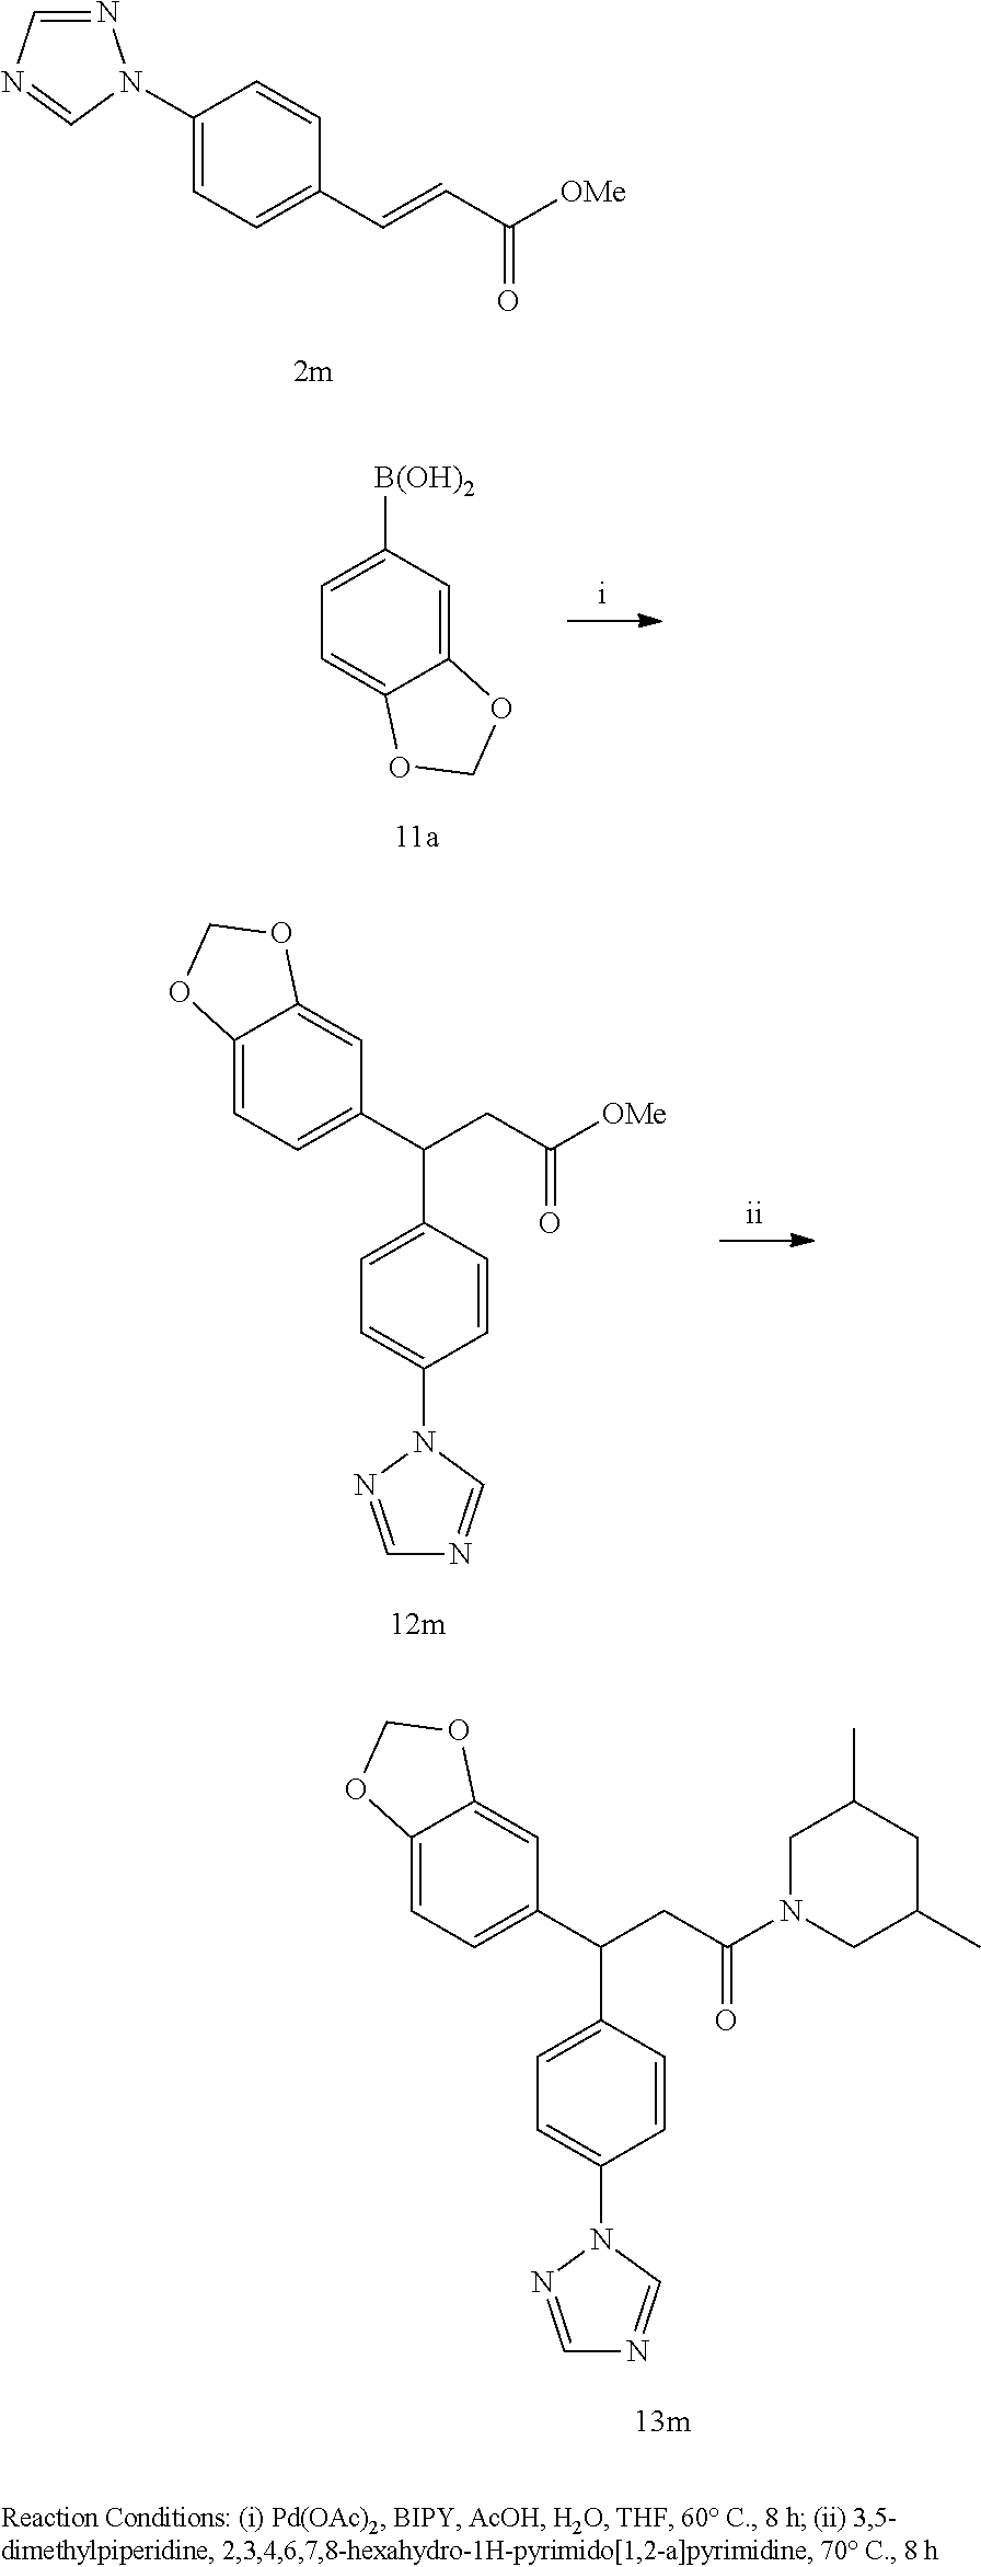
N1=CN=CN1C1=CC=C(C=CC([OMe])=O)C=C1.C12=CC([B(OH)2])=CC=C1OCO2.C12=CC=C(C(CC([OMe])=O)C3=CC=C(N4N=CN=C4)C=C3)C=C1OCO2.C12=CC=C(C(CC(N3CC(C)CC(C)C3)=O)C3=CC=C(N4N=CN=C4)C=C3)C=C1OCO2
